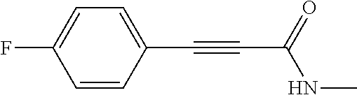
C1=CC(C#CC(NC)=O)=CC=C1F
